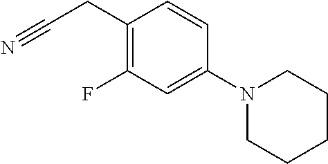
C1(CC#N)=C(F)C=C(N2CCCCC2)C=C1
